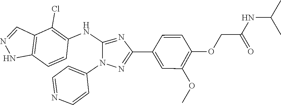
C1(Cl)=C(NC2=NC(C3=CC(OC)=C(OCC(NC(C)C)=O)C=C3)=NN2C2=CC=NC=C2)C=CC2=C1C=NN2
